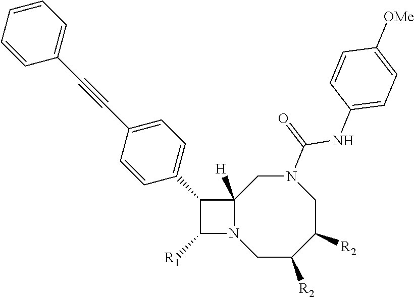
C12([H])N(CC([R2])C([R2])CN(C(=O)NC3=CC=C([OMe])C=C3)C1)C([R1])C2C1=CC=C(C#CC2=CC=CC=C2)C=C1
